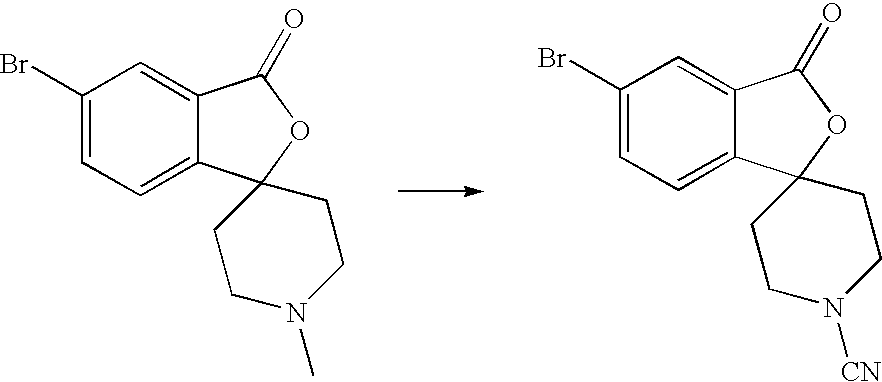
C1(Br)=CC=C2C(=C1)C(=O)OC21CCN(C)CC1.C1(Br)=CC=C2C(=C1)C(=O)OC21CCN([CN])CC1
